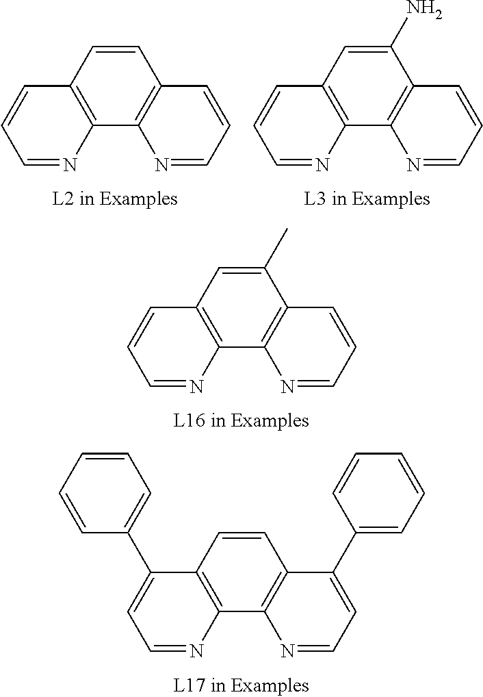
C1=CC2=C(C3=C1C=CC=N3)N=CC=C2.C1(N)=CC2=C(C3=C1C=CC=N3)N=CC=C2.C1(C)=CC2=C(C3=C1C=CC=N3)N=CC=C2.C1=CC2=C(C3=C1C(C1=CC=CC=C1)=CC=N3)N=CC=C2C1=CC=CC=C1
